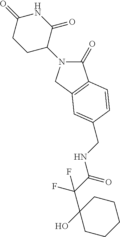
C1(=O)N(C2C(=O)NC(=O)CC2)CC2=C1C=CC(CNC(=O)C(F)(C1(O)CCCCC1)F)=C2
